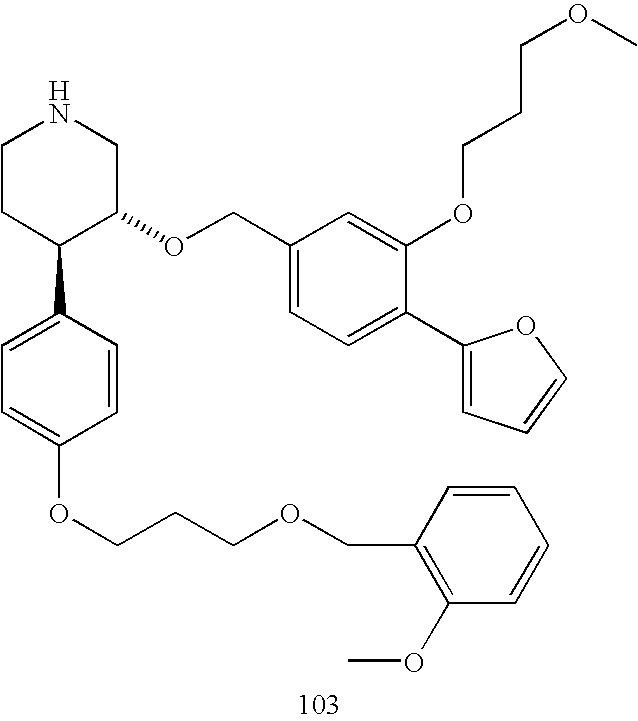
C1CC(C2=CC=C(OCCCOCC3=C(OC)C=CC=C3)C=C2)C(OCC2=CC=C(C3=CC=CO3)C(OCCCOC)=C2)CN1
